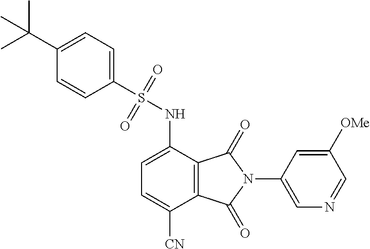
C1(S(NC2=CC=C([CN])C3=C2C(=O)N(C2=CN=CC([OMe])=C2)C3=O)(=O)=O)=CC=C(C(C)(C)C)C=C1
